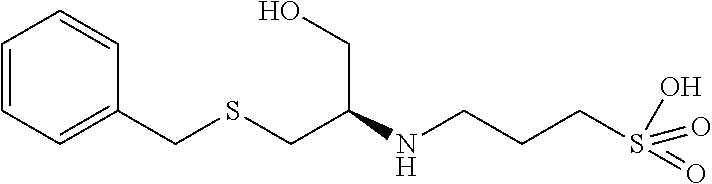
C1=CC=C(CSCC(NCCCS(=O)(O)=O)CO)C=C1
